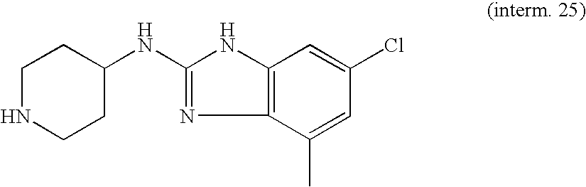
C1NCCC(NC2=NC3=C(N2)C=C(Cl)C=C3C)C1
